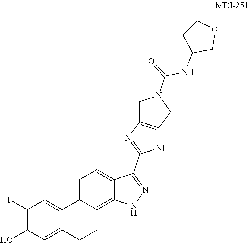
C1(F)=C(O)C=C(CC)C(C2=CC=C3C(=C2)NN=C3C2=NC3=C(N2)CN(C(=O)NC2COCC2)C3)=C1
